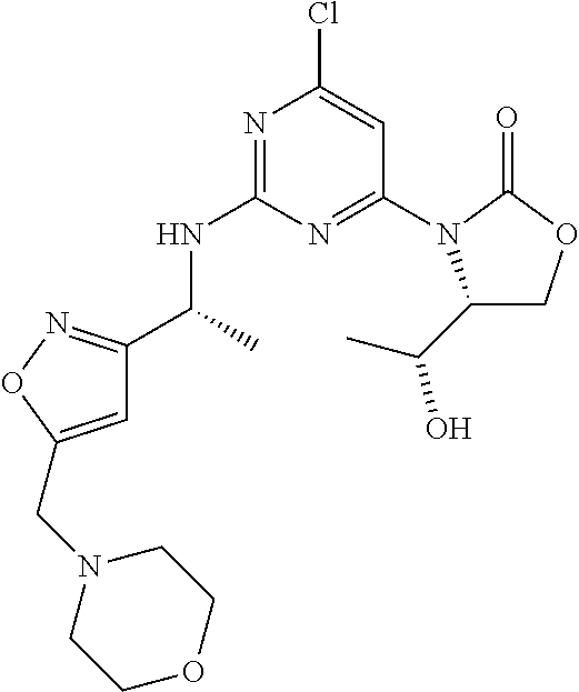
N1=C(NC(C)C2=NOC(CN3CCOCC3)=C2)N=C(N2C(C(C)O)COC2=O)C=C1Cl
